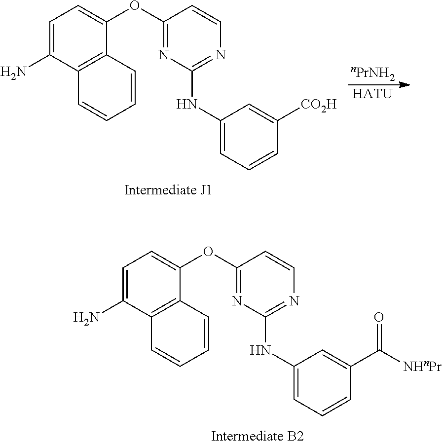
C1=C(N)C2=C(C(OC3=NC(NC4=CC=CC([CO2H])=C4)=NC=C3)=C1)C=CC=C2.[nPrNH2].[HATU].C1=C(N)C2=C(C(OC3=NC(NC4=CC=CC(C([NHnPr])=O)=C4)=NC=C3)=C1)C=CC=C2
